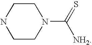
C1NCCN(C(=S)[NH2])C1
